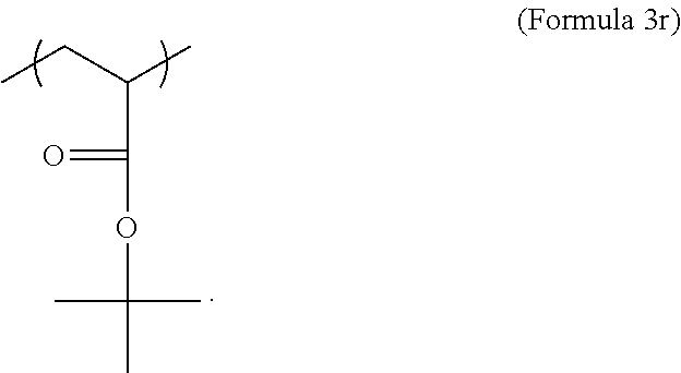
CCC(C)C(=O)OC(C)(C)C
